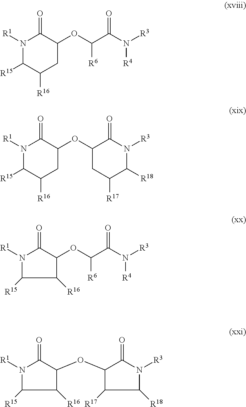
[R4]N(C(C(OC1CC([R16])C([R15])N([R1])C1=O)[R6])=O)[R3].N1([R3])C(=O)C(OC2CC([R16])C([R15])N([R1])C2=O)CC([R17])C1[R18].N([R3])([R4])C(C(OC1C([R16])C([R15])N([R1])C1=O)[R6])=O.[R1]N1C(=O)C(OC2C(=O)N([R3])C([R18])C2[R17])C([R16])C1[R15]
